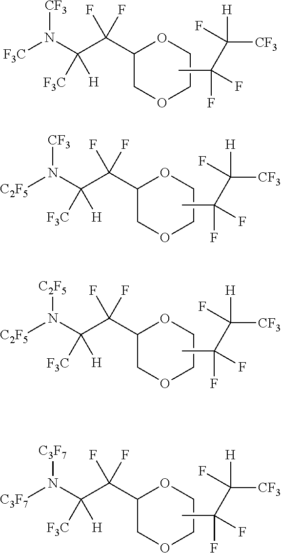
N([CF3])(C(C(F)(F)C1OCCOC1)([F3C])[H])[F3C].CC(F)(C([H])(F)[CF3])F.N([CF3])(C(C(F)(F)C1OCCOC1)([F3C])[H])[C2F5].CC(F)(C([H])(F)[CF3])F.N([C2F5])(C(C(F)(F)C1OCCOC1)([F3C])[H])[C2F5].CC(F)(C([H])(F)[CF3])F.N([C3F7])(C(C(F)(F)C1OCCOC1)([F3C])[H])[C3F7].CC(F)(C([H])(F)[CF3])F
